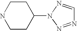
C1CC(N2N=NC=N2)CCN1
